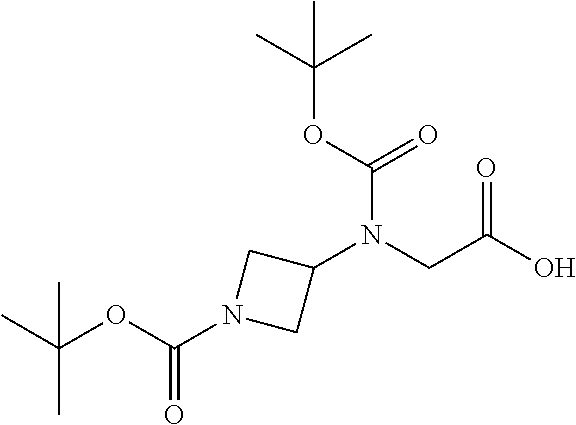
C1(N(CC(O)=O)C(OC(C)(C)C)=O)CN(C(OC(C)(C)C)=O)C1
